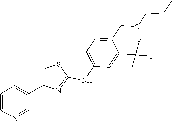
C1=C(NC2=NC(C3=CC=CN=C3)=CS2)C=C(C(F)(F)F)C(COCCC)=C1
